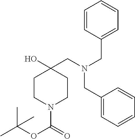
C1CN(C(=O)OC(C)(C)C)CCC1(O)CN(CC1=CC=CC=C1)CC1=CC=CC=C1
